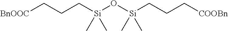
[BnOOC]CCC[Si](O[Si](CCC[COOBn])(C)C)(C)C
